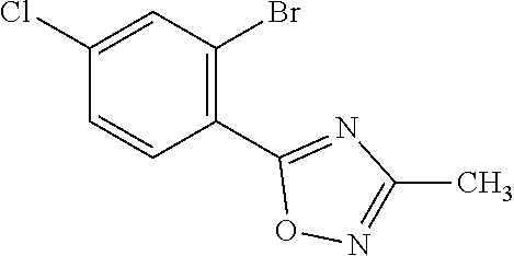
C1(C2=NC(C)=NO2)=C(Br)C=C(Cl)C=C1
